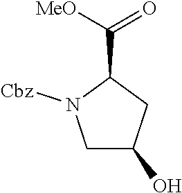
C1C(O)CC(C([MeO])=O)N1[Cbz]
